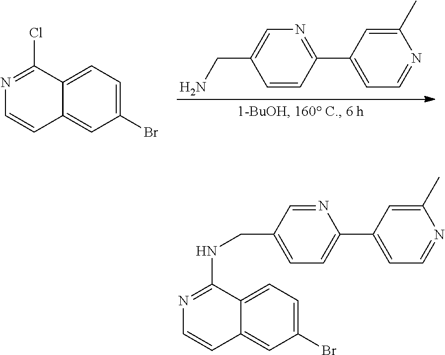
C1=CC(C2=CC=NC(C)=C2)=NC=C1CN.C1(Br)=CC=C2C(=C1)C=CN=C2Cl.C1(Br)=CC=C2C(=C1)C=CN=C2NCC1=CC=C(C2=CC=NC(C)=C2)N=C1
